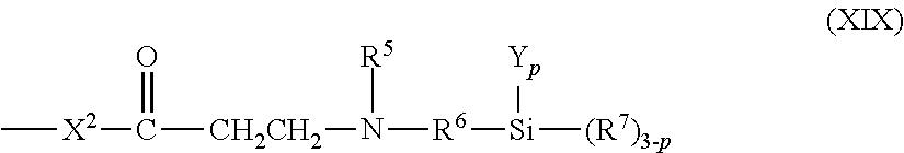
C[X2]C([CH2CH2]N([R6][Si]([(R7)3-p])[Yp])[R5])=O
